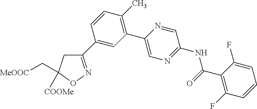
C1(C(=O)NC2=NC=C(C3=C(C)C=CC(C4=NOC(C[MeOOC])([COOMe])C4)=C3)N=C2)=C(F)C=CC=C1F
